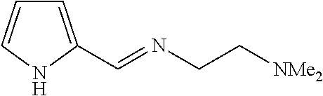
C1=C(C=NCC[NMe2])NC=C1
